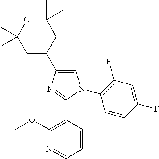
C1=C(C2CC(C)(C)OC(C)(C)C2)N=C(C2=C(OC)N=CC=C2)N1C1=C(F)C=C(F)C=C1
